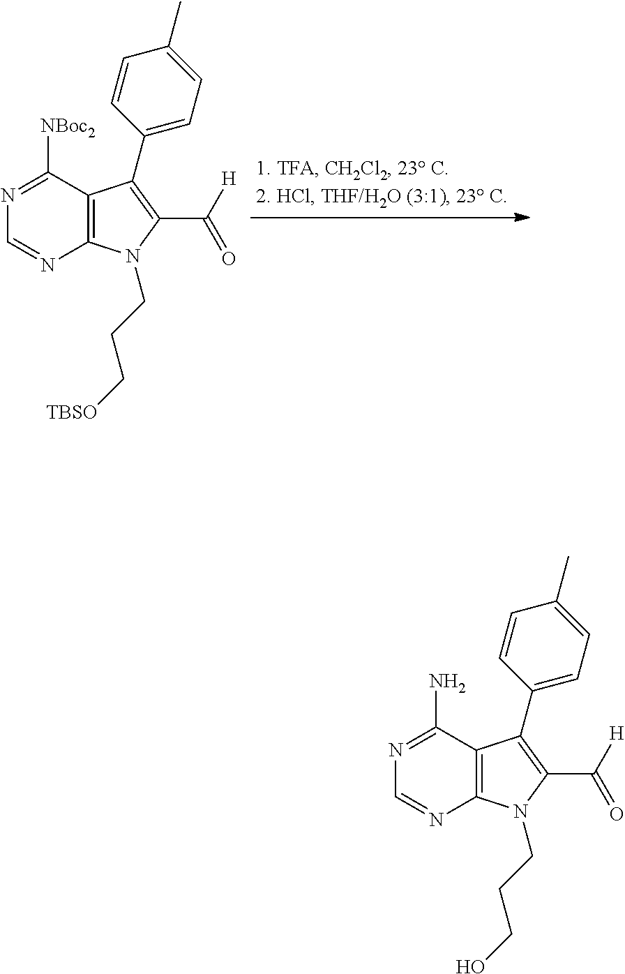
N1=C([NBoc2])C2=C(N=C1)N(CCC[TBSO])C(C([H])=O)=C2C1=CC=C(C)C=C1.N1=C(N)C2=C(N=C1)N(CCCO)C(C([H])=O)=C2C1=CC=C(C)C=C1
